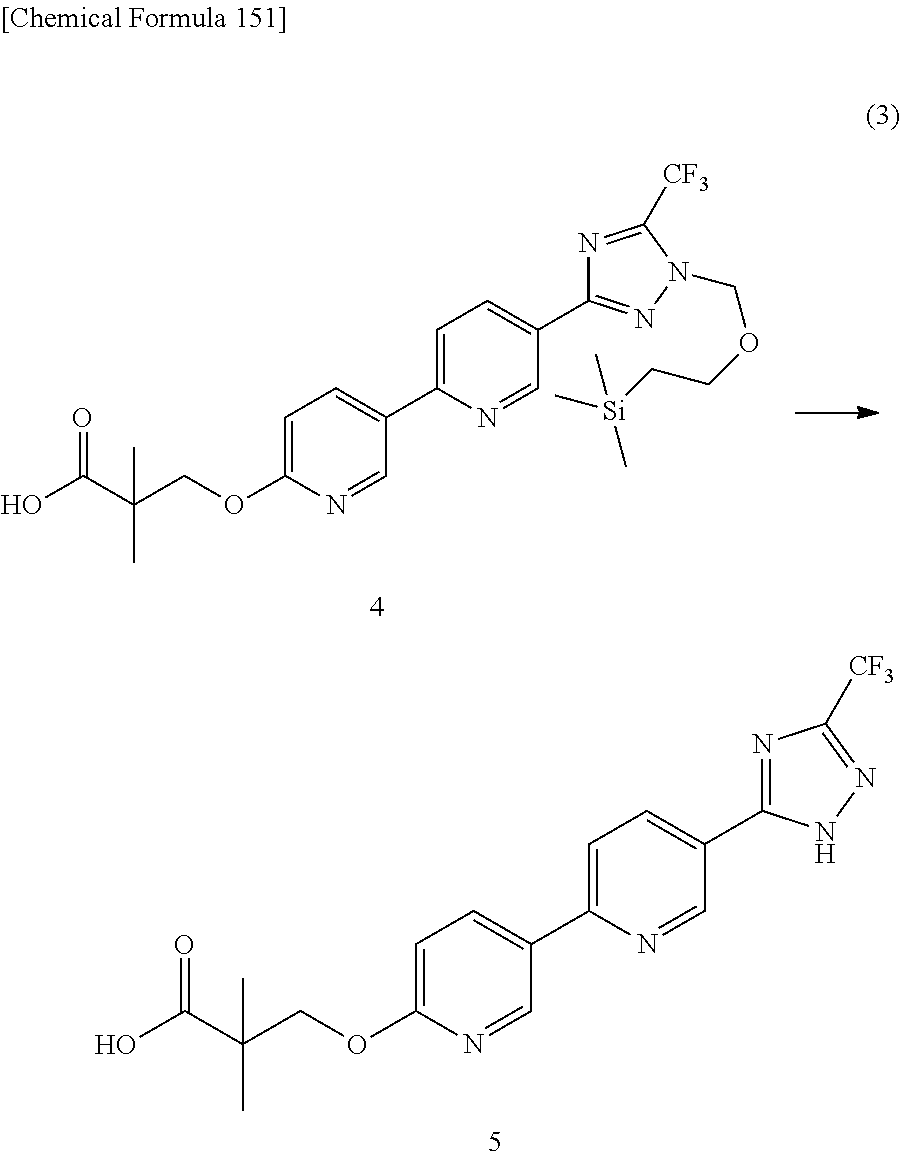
OC(C(COC1=CC=C(C2=CC=C(C3=NN(COCC[Si](C)(C)C)C([CF3])=N3)C=N2)C=N1)(C)C)=O.C1(OCC(C(O)=O)(C)C)=CC=C(C2=CC=C(C3=NC([CF3])=NN3)C=N2)C=N1
